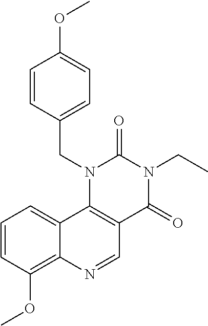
C1=CC(OC)=C2C(=C1)C1=C(C=N2)C(=O)N(CC)C(=O)N1CC1=CC=C(OC)C=C1
